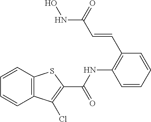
C1=CC=CC(C=CC(NO)=O)=C1NC(C1=C(Cl)C2=C(S1)C=CC=C2)=O
